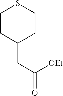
C1CC(CC(=O)[OEt])CCS1
